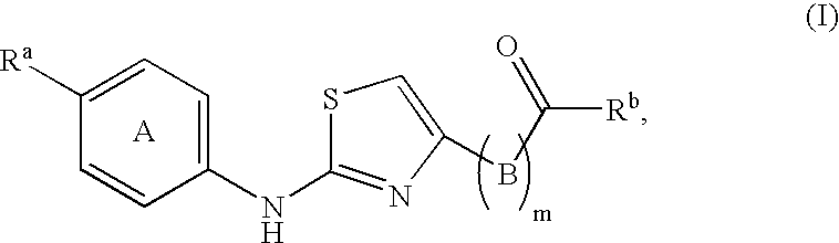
C1=CC([Ra])=CC=C1NC1=NC(BC([Rb])=O)=CS1
